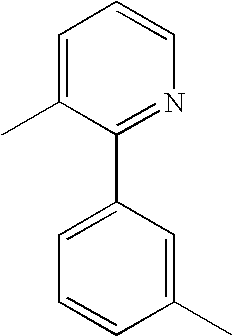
C1=C(C)C(C2=CC=CC(C)=C2)=NC=C1
